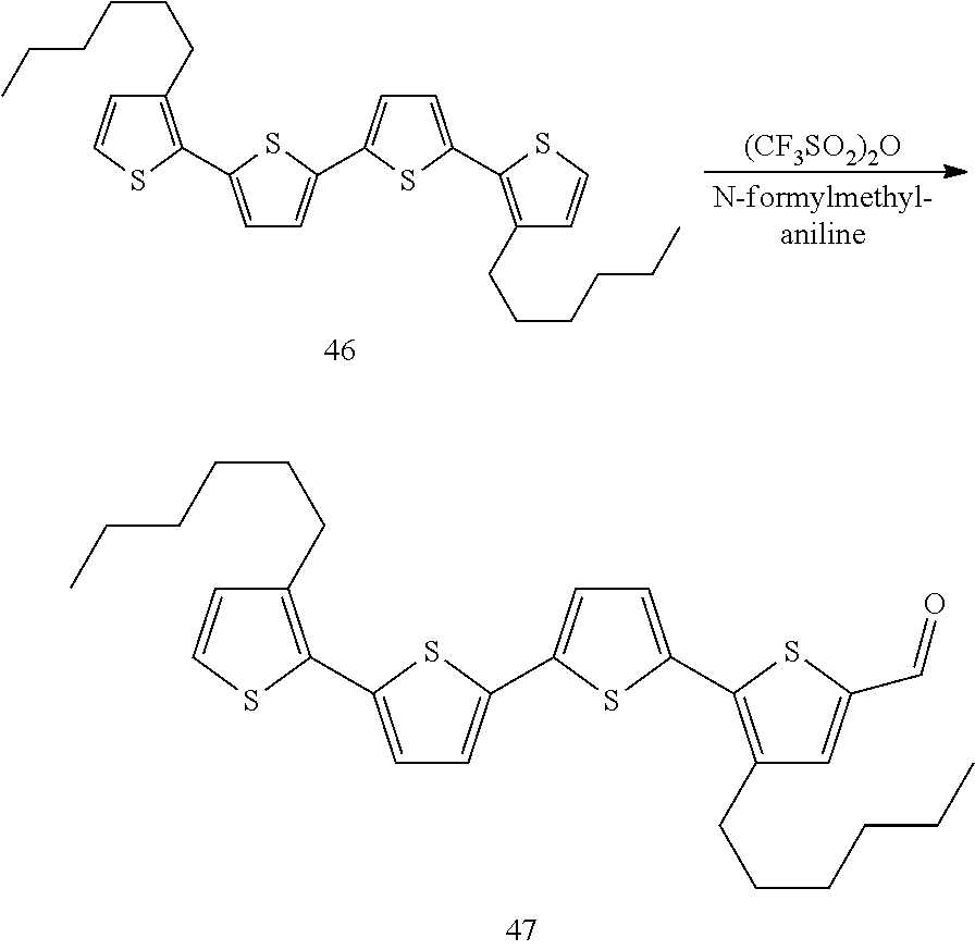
[(CF3SO2)2O].CCCCCCC1=C(C2=CC=C(C3=CC=C(C4=C(CCCCCC)C=CS4)S3)S2)SC=C1.CCCCCCC1=C(C2=CC=C(C3=CC=C(C4=C(CCCCCC)C=C(C=O)S4)S3)S2)SC=C1
